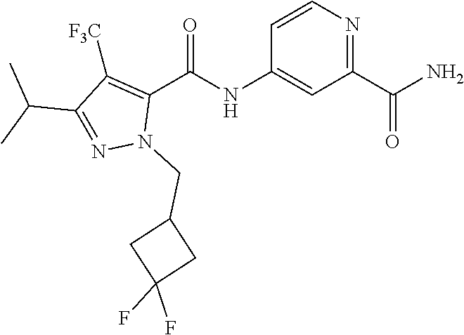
C1=CN=C(C(N)=O)C=C1NC(C1=C([F3C])C(C(C)C)=NN1CC1CC(F)(F)C1)=O
